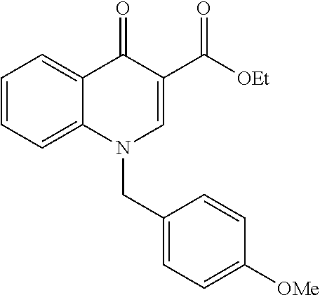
C1=CC=C2C(=C1)C(=O)C(C([OEt])=O)=CN2CC1=CC=C([OMe])C=C1
